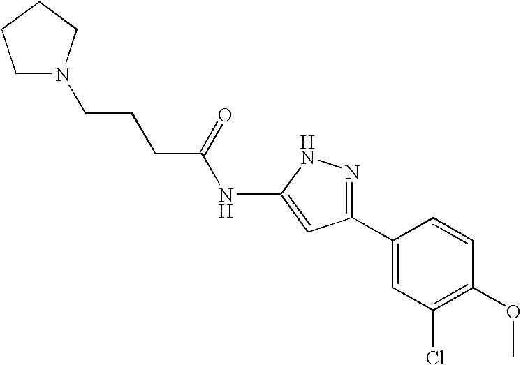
N(C1=CC(C2=CC(Cl)=C(OC)C=C2)=NN1)C(CCCN1CCCC1)=O
